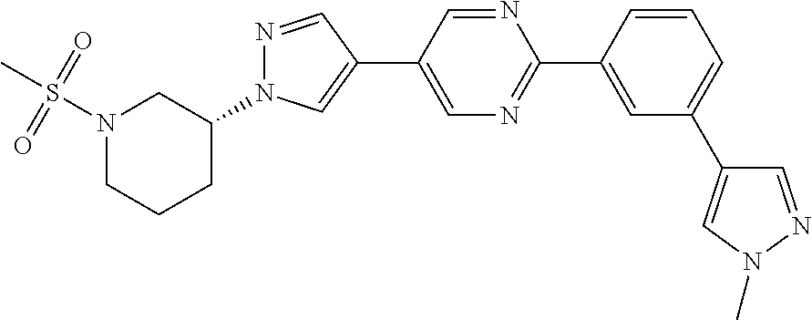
N1(S(C)(=O)=O)CCCC(N2N=CC(C3=CN=C(C4=CC(C5=CN(C)N=C5)=CC=C4)N=C3)=C2)C1
